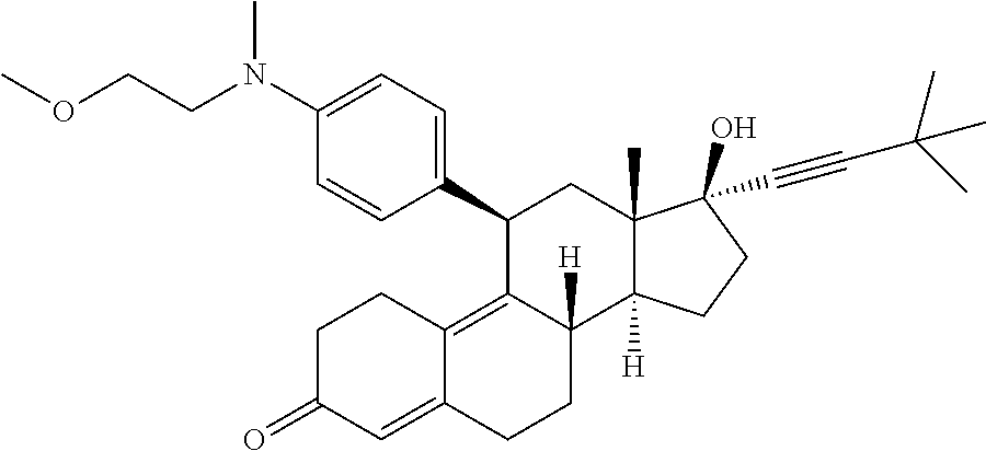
C1(C2=CC=C(N(CCOC)C)C=C2)C2=C3C(=CC(=O)CC3)CCC2([H])C2([H])C(C)(C1)C(C#CC(C)(C)C)(O)CC2
